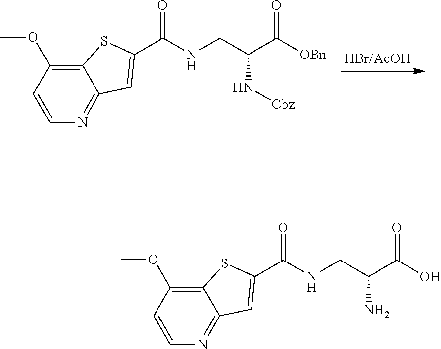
C12=C(OC)C=CN=C1C=C(C(NCC(C([OBn])=O)N[Cbz])=O)S2.C12=C(OC)C=CN=C1C=C(C(NCC(C(O)=O)N)=O)S2
